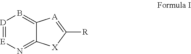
[D]1=[E]N=C2C(=B1)[A]=C([R])[X]2
